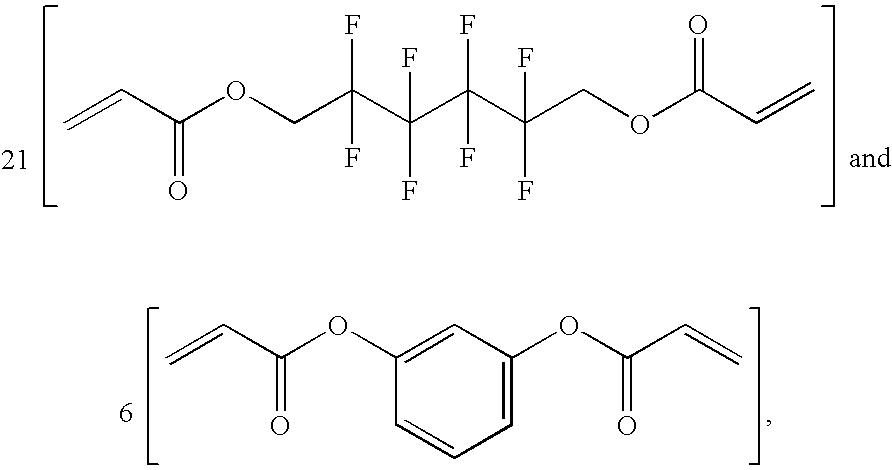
C=CC(OCC(C(C(C(COC(C=C)=O)(F)F)(F)F)(F)F)(F)F)=O.C1(OC(C=C)=O)=CC(OC(C=C)=O)=CC=C1
